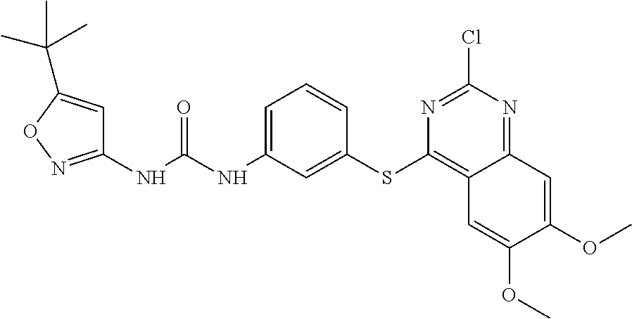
C1(NC(NC2=CC=CC(SC3=C4C(=NC(Cl)=N3)C=C(OC)C(OC)=C4)=C2)=O)=NOC(C(C)(C)C)=C1
